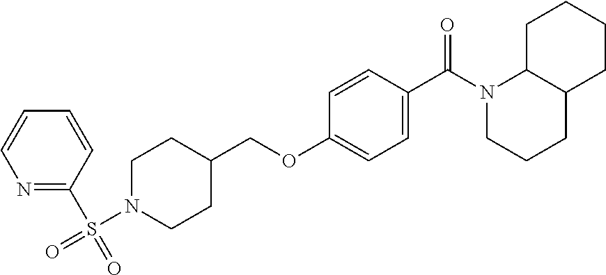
N1=C(S(=O)(N2CCC(COC3=CC=C(C(=O)N4CCCC5C4CCCC5)C=C3)CC2)=O)C=CC=C1
